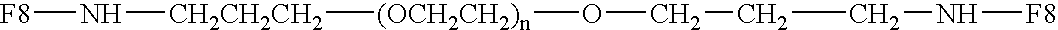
C(CCO[(OCH2CH2)n][CH2CH2CH2]N[F8])N[F8]
